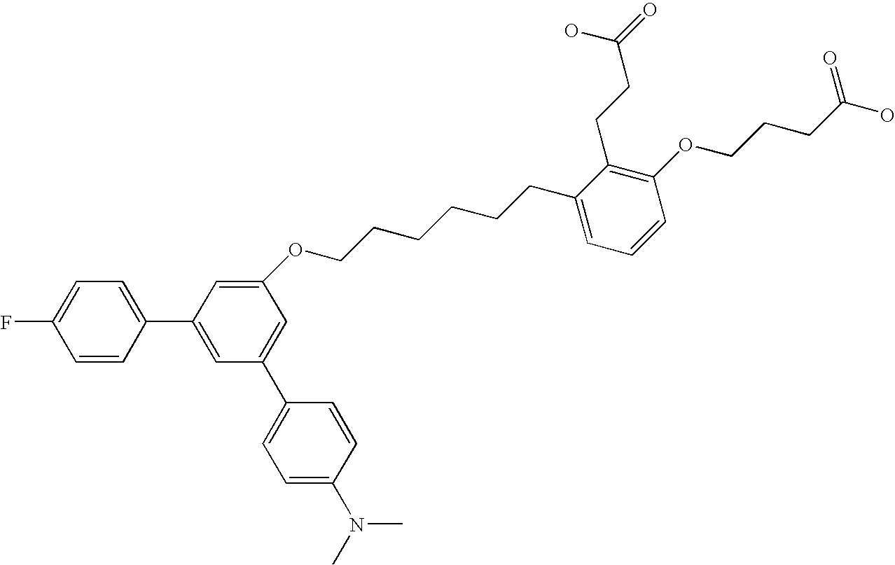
FC1=CC=C(C2=CC(C3=CC=C(N(C)C)C=C3)=CC(OCCCCCCC3=CC=CC(OCCCC(O)=O)=C3CCC(=O)O)=C2)C=C1
